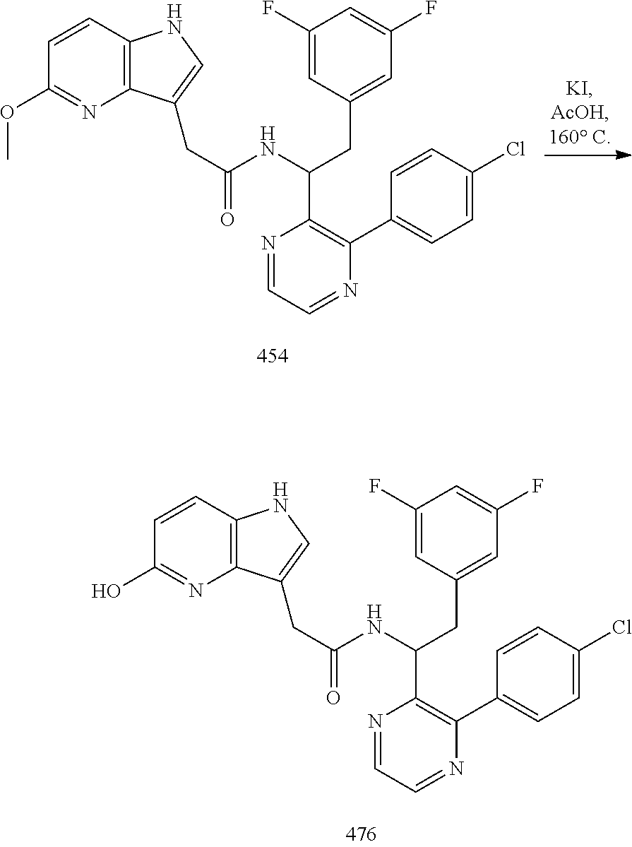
N1=CC=NC(C2=CC=C(Cl)C=C2)=C1C(CC1=CC(F)=CC(F)=C1)NC(=O)CC1=CNC2=C1N=C(OC)C=C2.N1=CC=NC(C2=CC=C(Cl)C=C2)=C1C(CC1=CC(F)=CC(F)=C1)NC(=O)CC1=CNC2=C1N=C(O)C=C2
